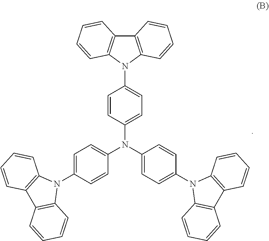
C1=CC(N(C2=CC=C(N3C4=C(C5=C3C=CC=C5)C=CC=C4)C=C2)C2=CC=C(N3C4=C(C5=C3C=CC=C5)C=CC=C4)C=C2)=CC=C1N1C2=C(C3=C1C=CC=C3)C=CC=C2
